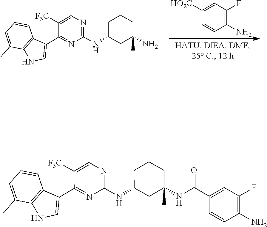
C1([HO2C])=CC(F)=C(N)C=C1.C1=CC=C(C)C2=C1C(C1=NC(NC3CC(N)(C)CCC3)=NC=C1[F3C])=CN2.C1=CC=C(C)C2=C1C(C1=NC(NC3CC(NC(C4=CC(F)=C(N)C=C4)=O)(C)CCC3)=NC=C1[F3C])=CN2
